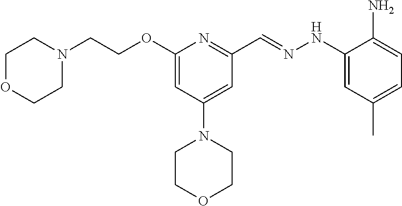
N1(CCOC2=CC(N3CCOCC3)=CC(C=NNC3=CC(C)=CC=C3N)=N2)CCOCC1
